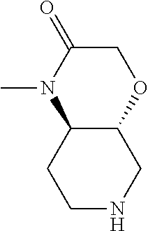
C12C(OCC(=O)N1C)CNCC2
